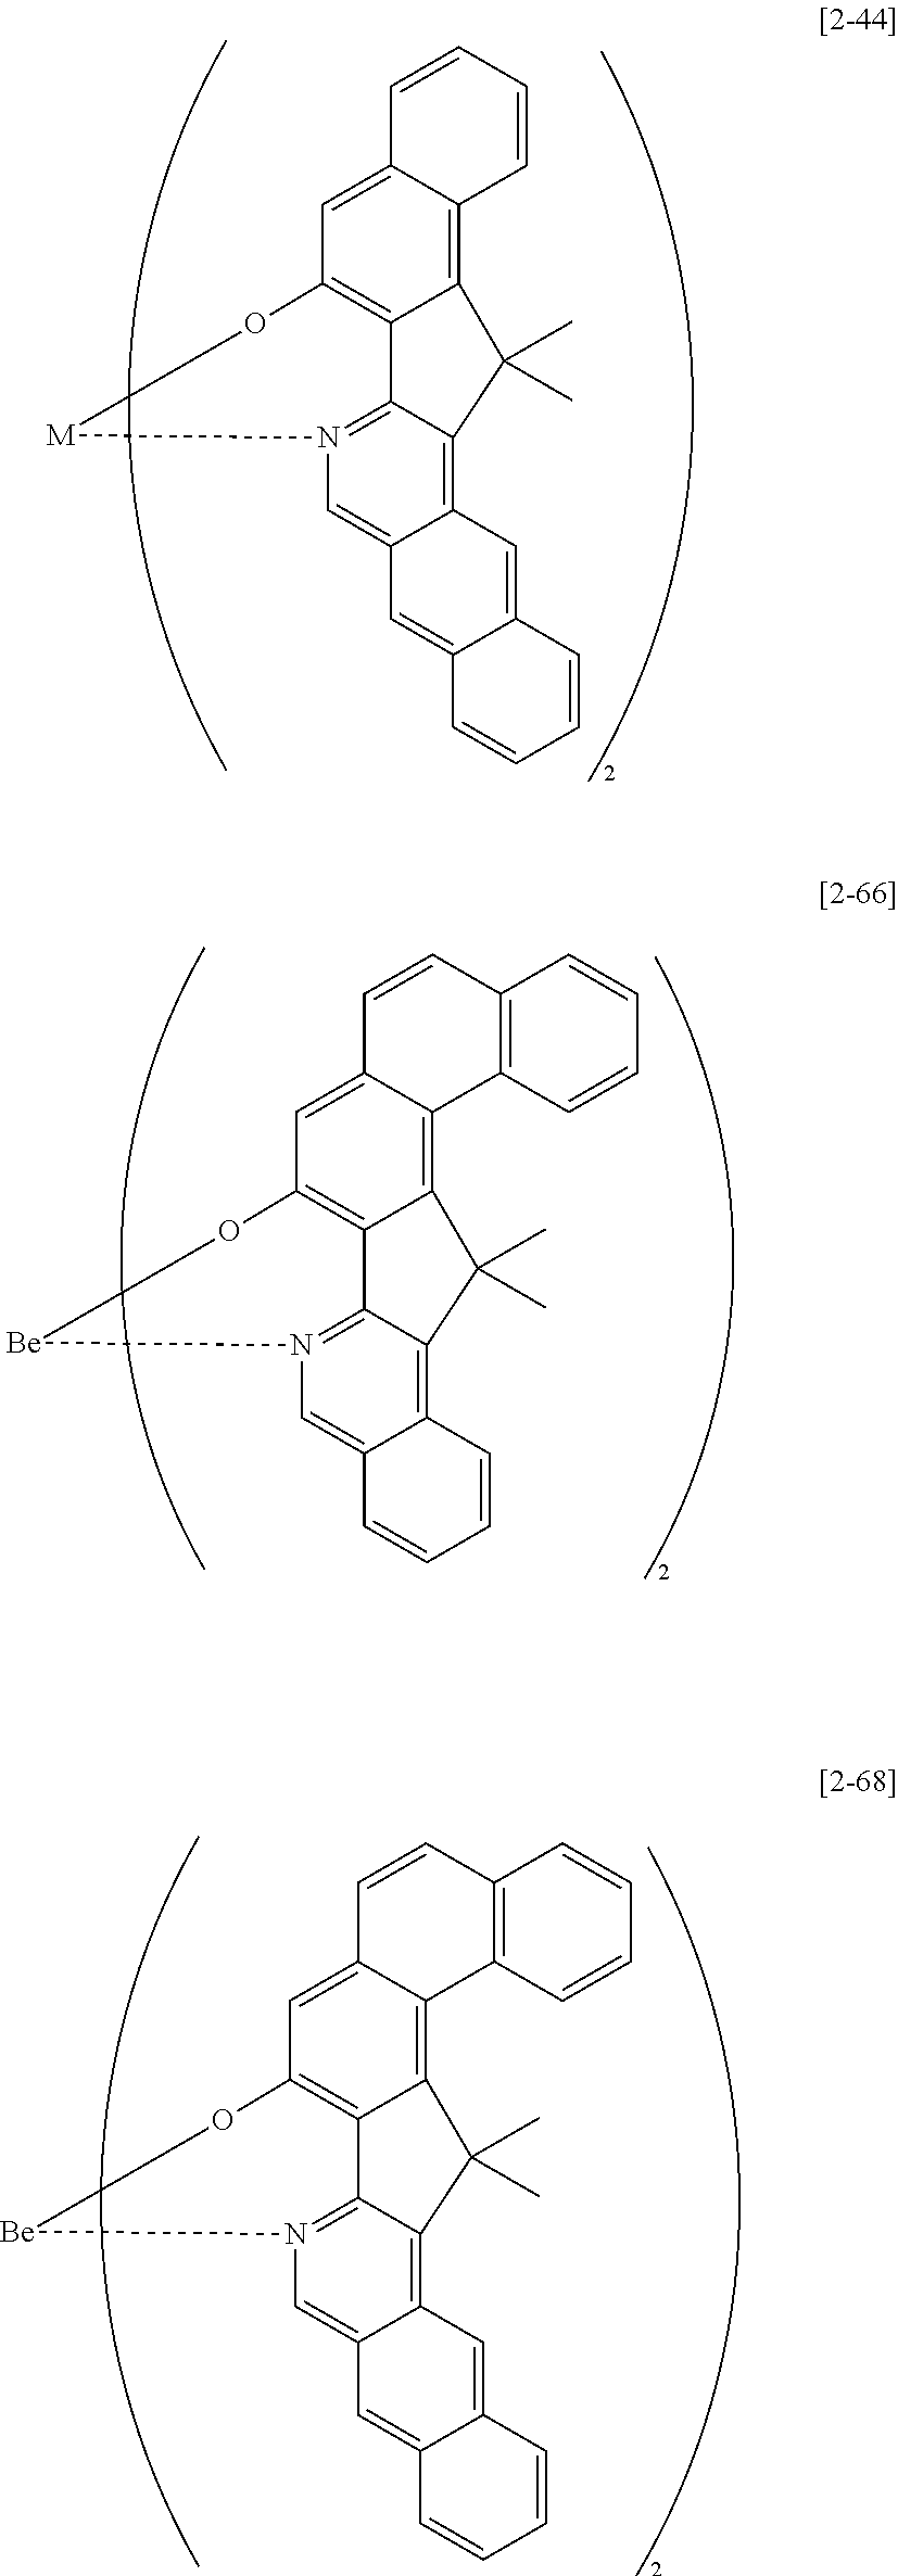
C12=C3C(=CC4=C1C1=N([M]O4)C=C4C(=C1C2(C)C)C=C1C(=C4)C=CC=C1)C=CC=C3.C12=C3C(=CC4=C1C1=N([Be]O4)C=C4C(=C1C2(C)C)C=CC=C4)C=CC1=C3C=CC=C1.C12=C3C(=CC4=C1C1=N([Be]O4)C=C4C(=C1C2(C)C)C=C1C(=C4)C=CC=C1)C=CC1=C3C=CC=C1
